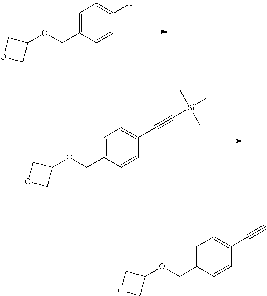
C1=C(COC2COC2)C=CC(I)=C1.C1=C(COC2COC2)C=CC(C#C[Si](C)(C)C)=C1.C1=C(COC2COC2)C=CC(C#C)=C1
